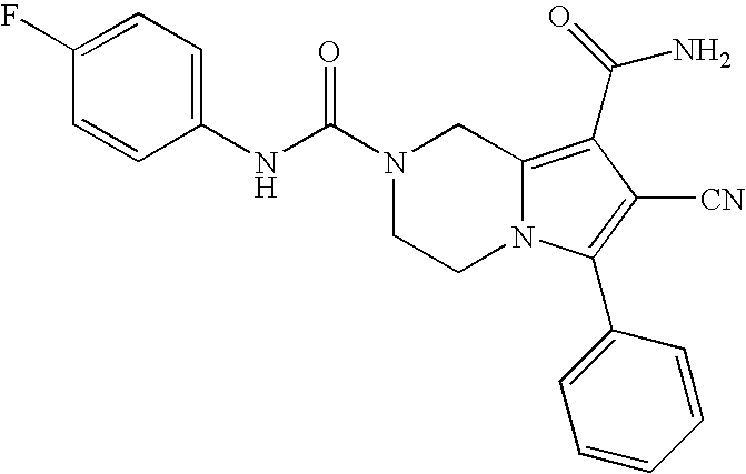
C1=C(F)C=CC(NC(N2CCN3C(=C(C(N)=O)C([CN])=C3C3=CC=CC=C3)C2)=O)=C1
